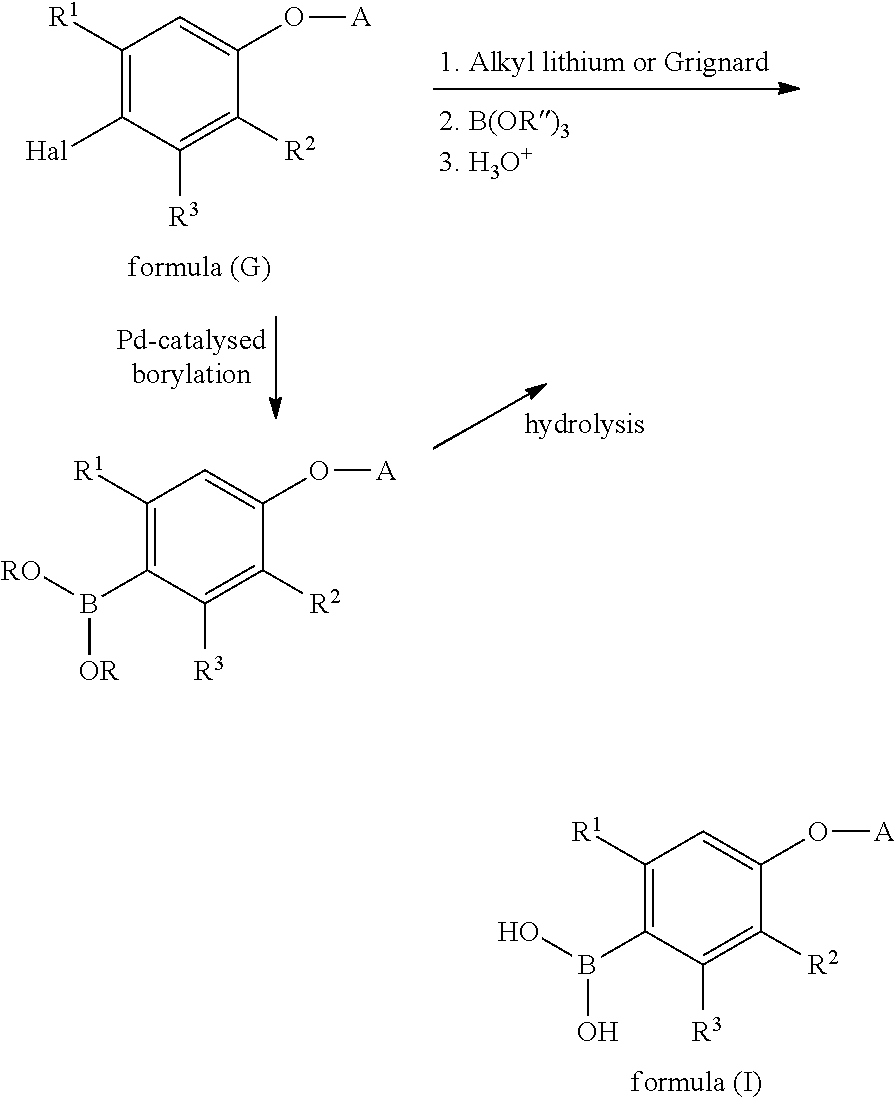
C1([R1])=C([Hal])C([R3])=C([R2])C(O[A])=C1.C1([R1])=C(B([RO])[OR])C([R3])=C([R2])C(O[A])=C1.C1([R1])=C(B(O)O)C([R3])=C([R2])C(O[A])=C1
